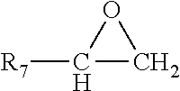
[R7]C1CO1
